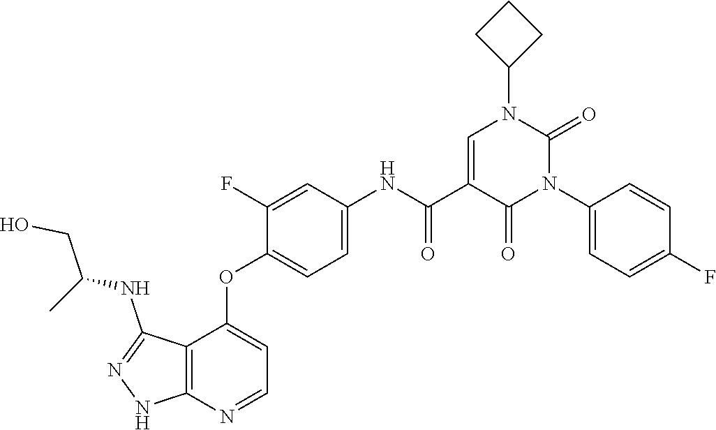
C1CC(N2C=C(C(=O)NC3=CC=C(OC4=CC=NC5=C4C(NC(CO)C)=NN5)C(F)=C3)C(=O)N(C3=CC=C(F)C=C3)C2=O)C1
